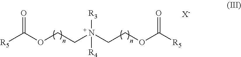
[R5]C(OCCN(CCOC([R5])=O)([R3])[R4])=O.[X-]
